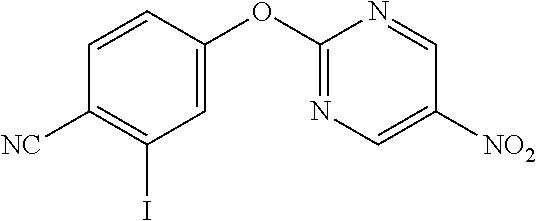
C1(OC2=NC=C([NO2])C=N2)=CC(I)=C([NC])C=C1
